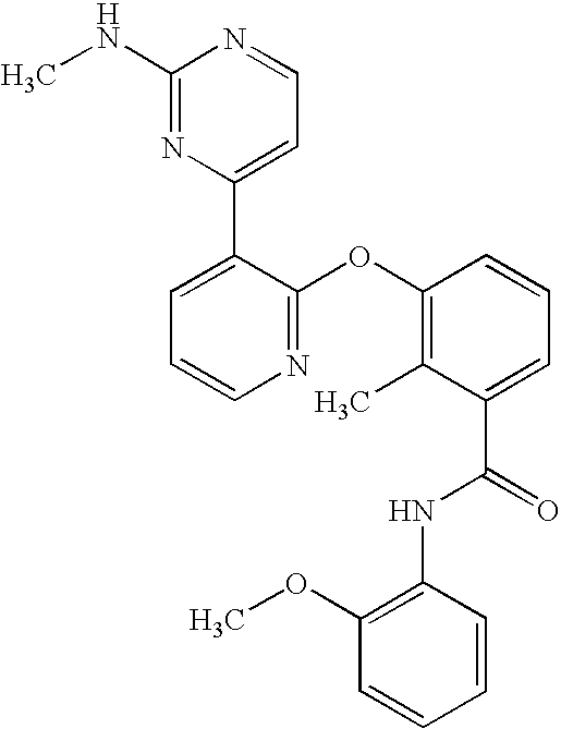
N1=C(OC2=C(C)C(C(=O)NC3=C(OC)C=CC=C3)=CC=C2)C(C2=CC=NC(NC)=N2)=CC=C1
